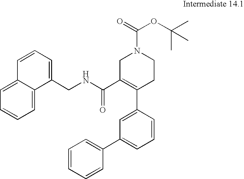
C1=CC(C2=C(C(=O)NCC3=CC=CC4=CC=CC=C34)CN(C(=O)OC(C)(C)C)CC2)=CC(C2=CC=CC=C2)=C1
